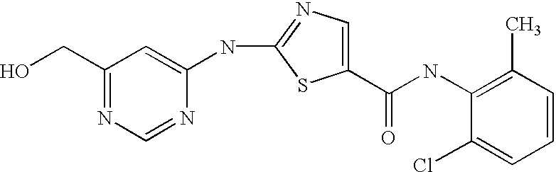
N(C1=NC=C(C(NC2=C(C)C=CC=C2Cl)=O)S1)C1=CC(CO)=NC=N1
